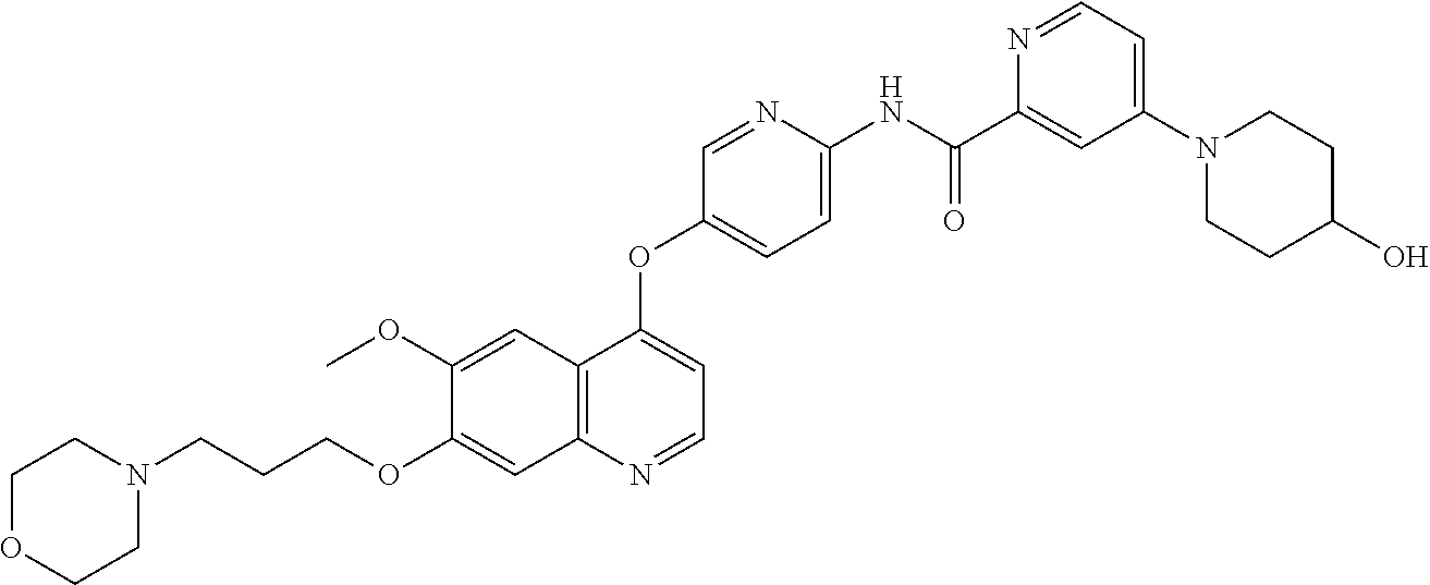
C1OCCN(CCCOC2=CC3=C(C(OC4=CC=C(NC(C5=CC(N6CCC(O)CC6)=CC=N5)=O)N=C4)=CC=N3)C=C2OC)C1
